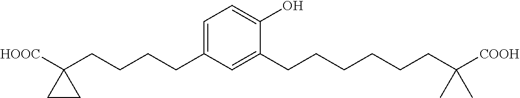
C1=C(CCCCC2([HOOC])CC2)C=C(CCCCCCC([COOH])(C)C)C(O)=C1
